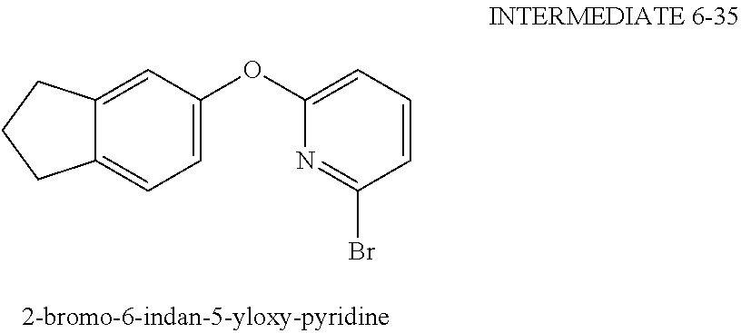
C1=CC=C(OC2=CC=C3C(=C2)CCC3)N=C1Br
